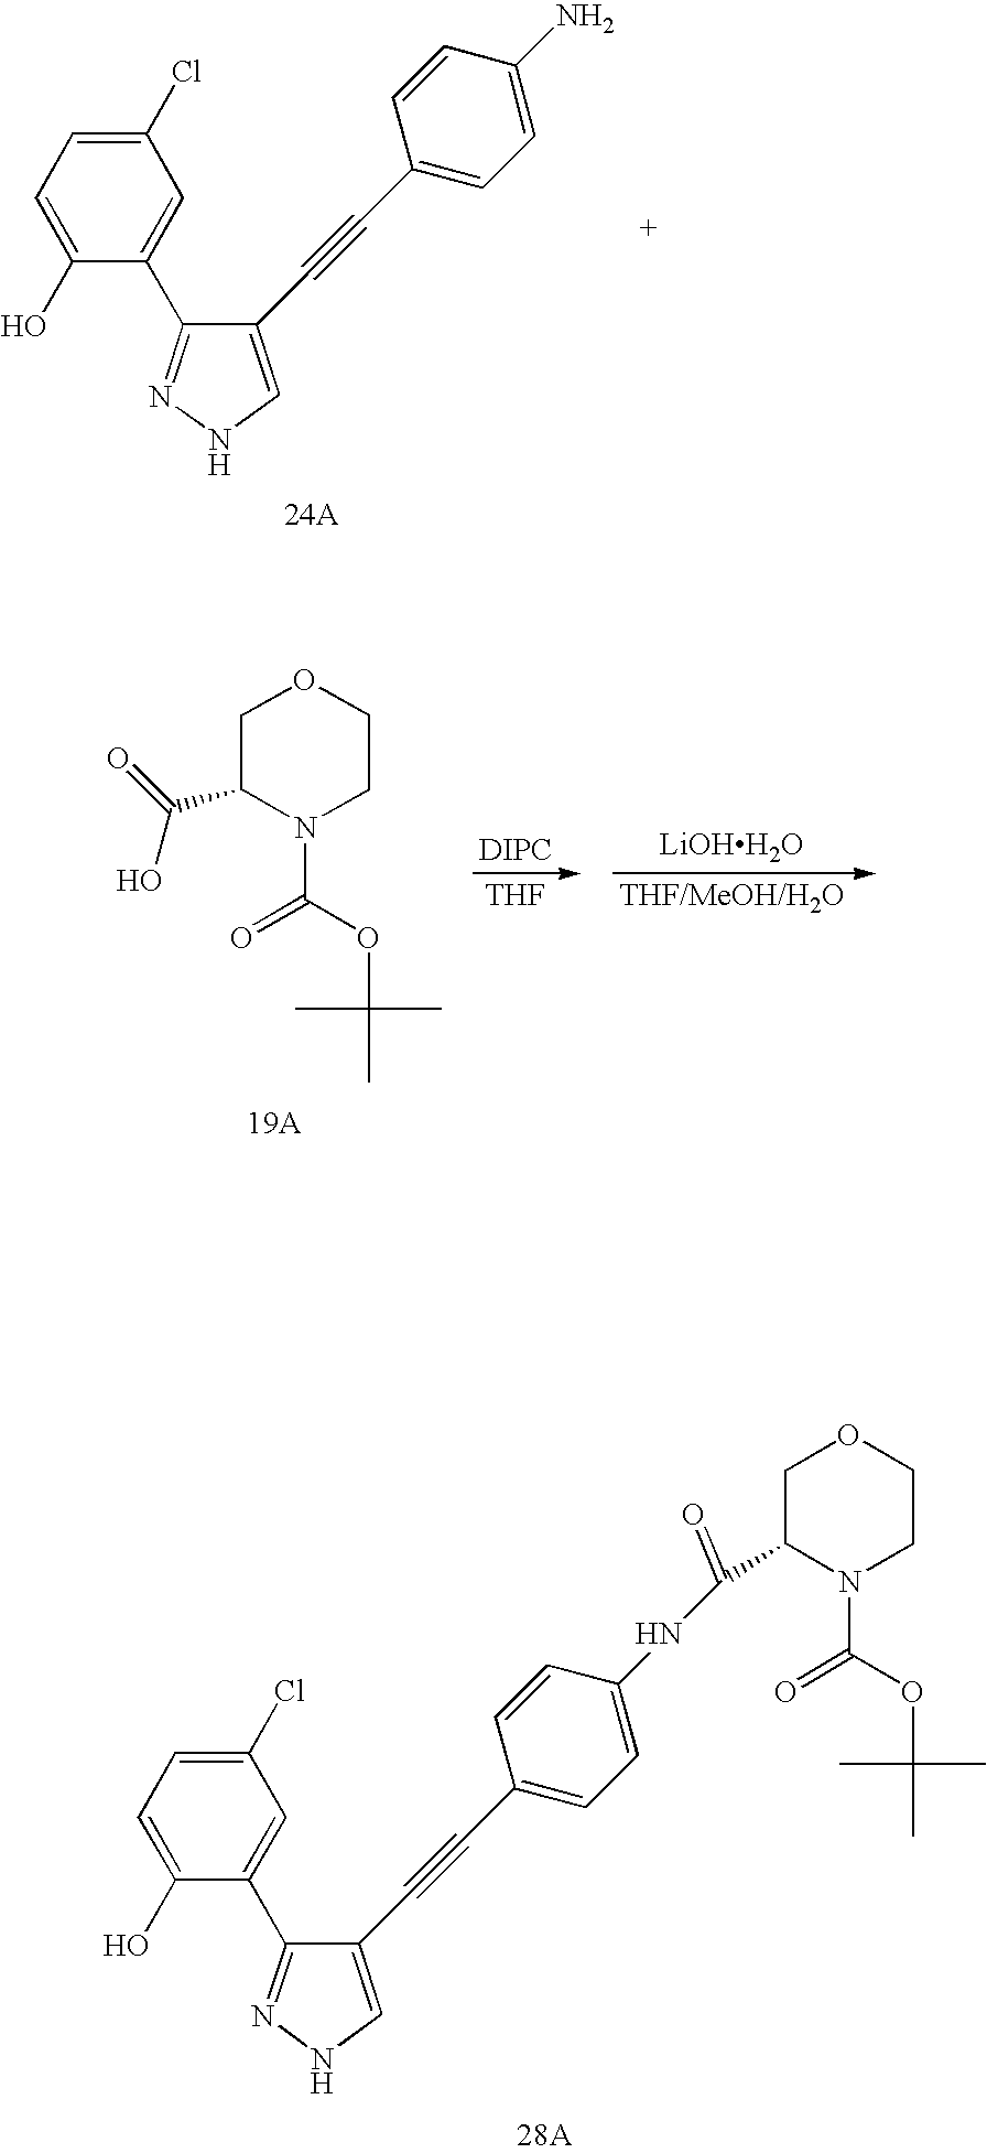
C1(Cl)=CC=C(O)C(C2=NNC=C2C#CC2=CC=C(N)C=C2)=C1.C1C(C(=O)O)N(C(OC(C)(C)C)=O)CCO1.[DIPC].[THF].[LiOHH2O].[THF/MeOH/H2O].C1(Cl)=CC=C(O)C(C2=NNC=C2C#CC2=CC=C(NC(C3N(C(=O)OC(C)(C)C)CCOC3)=O)C=C2)=C1
